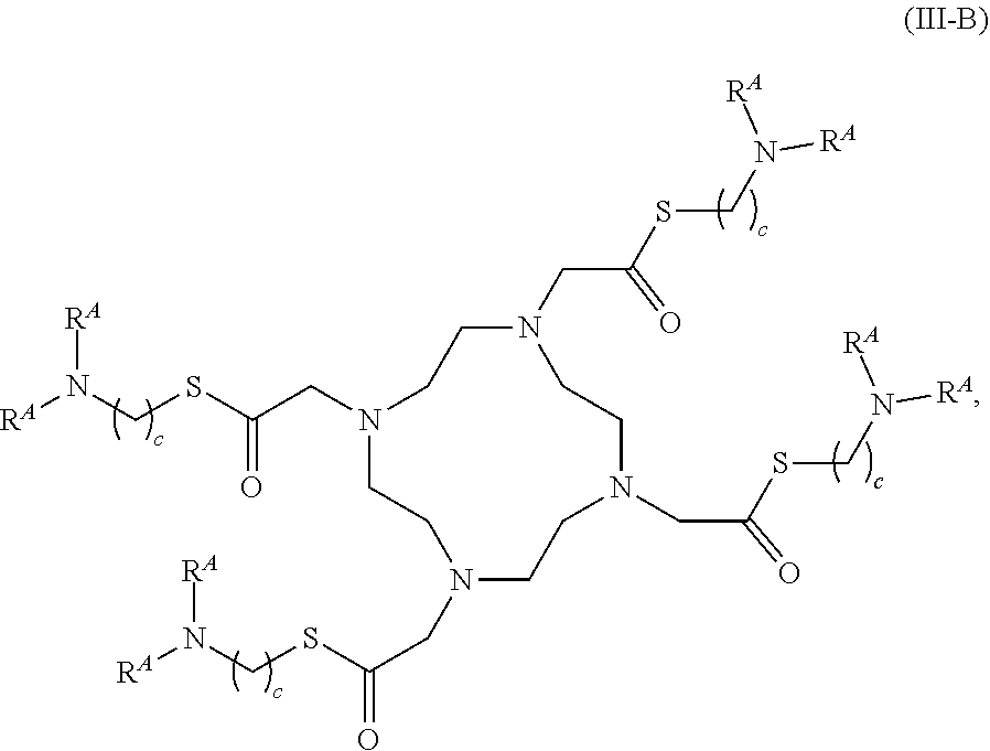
N1(CC(=O)SCN([RA])[RA])CCN(CC(=O)SCN([RA])[RA])CCN(CC(SCN([RA])[RA])=O)CCN(CC(=O)SCN([RA])[RA])CC1
